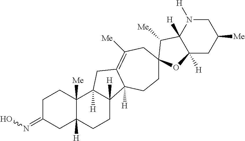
C1C(=NO)CC2([H])C([Me])(C1)C1([H])C([H])(CC2)C2([H])C(=C([Me])CC3(CC2)C([Me])C2([H])C([H])(CC([Me])CN2[H])O3)C1
